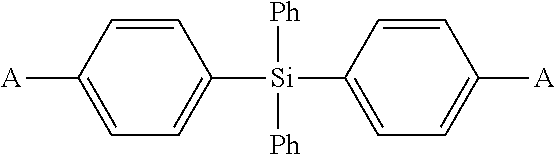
C1([Si](C2=CC=C([A])C=C2)([Ph])[Ph])=CC=C([A])C=C1
